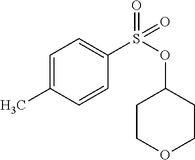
C1=C(C)C=CC(S(OC2CCOCC2)(=O)=O)=C1
